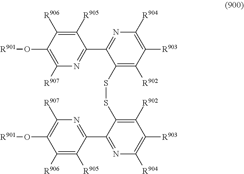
C1([R906])=C([R905])C(C2=NC([R904])=C([R903])C([R902])=C2SSC2=C([R902])C([R903])=C([R904])N=C2C2=NC([R907])=C(O[R901])C([R906])=C2[R905])=NC([R907])=C1O[R901]
